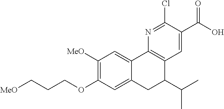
C12=CC(OCCC[MeO])=C([MeO])C=C1C1=C(C(C(C)C)C2)C=C(C(=O)O)C(Cl)=N1
